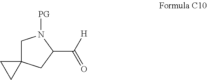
C1C2(CC(C([H])=O)N1[PG])CC2
